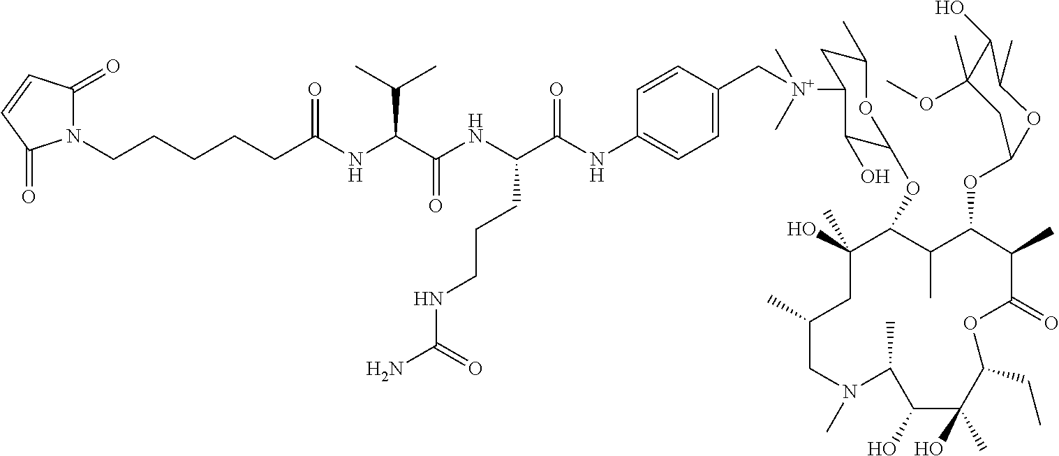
N1(CCCCCC(NC(C(NC(C(NC2=CC=C(C[N+](C)(C)C3CC(C)OC(OC4C(O)(C)CC(C)CN(C)C(C)C(O)C(O)(C)C(CC)OC(=O)C(C)C(OC5CC(OC)(C)C(O)C(C)O5)C4C)C3O)C=C2)=O)CCCNC(N)=O)=O)C(C)C)=O)C(=O)C=CC1=O
